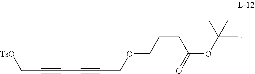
C(C[TsO])#CC#CCOCCCC(OC(C)(C)C)=O
